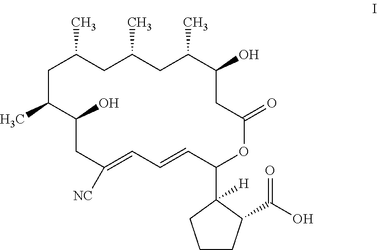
C1C(C)CC(C)CC(C)C(O)CC(=O)OC(C2([H])CCCC2C(O)=O)C=CC=C([NC])CC(O)C1C
